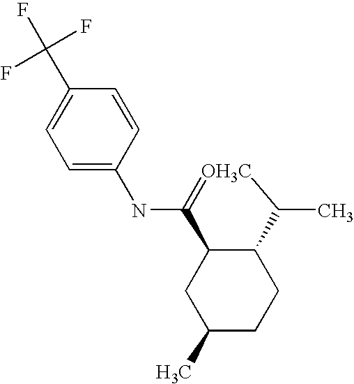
C1(C(F)(F)F)=CC=C(NC2=[OH3C]C(C)C3C2CC(C)CC3)C=C1
